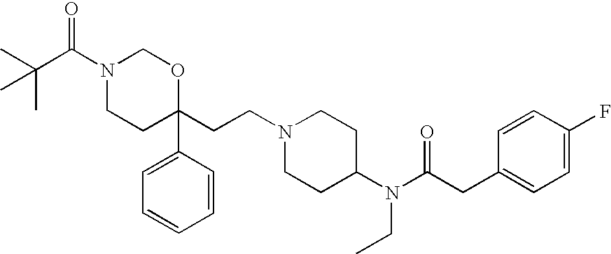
CC(C(N1CCC(CCN2CCC(N(C(CC3=CC=C(F)C=C3)=O)CC)CC2)(C2=CC=CC=C2)OC1)=O)(C)C
